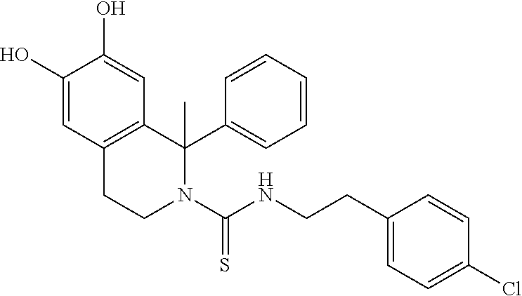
C1(CCNC(N2C(C3=CC=CC=C3)(C)C3=C(CC2)C=C(O)C(O)=C3)=S)=CC=C(Cl)C=C1
